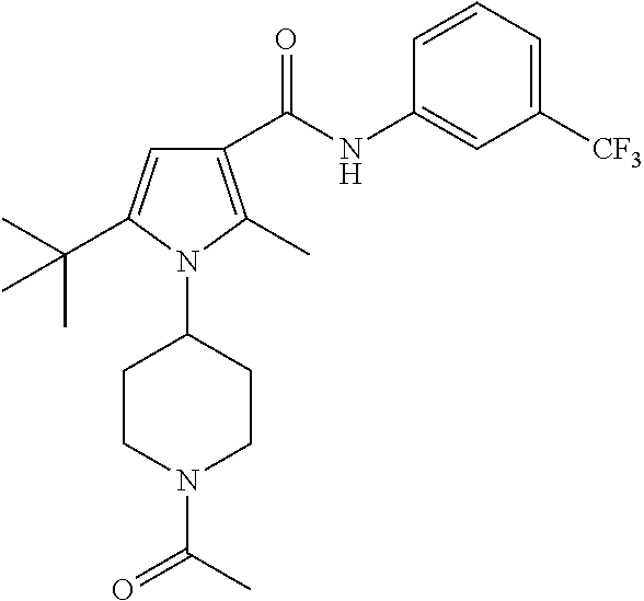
C1([CF3])=CC=CC(NC(C2=C(C)N(C3CCN(C(=O)C)CC3)C(C(C)(C)C)=C2)=O)=C1
